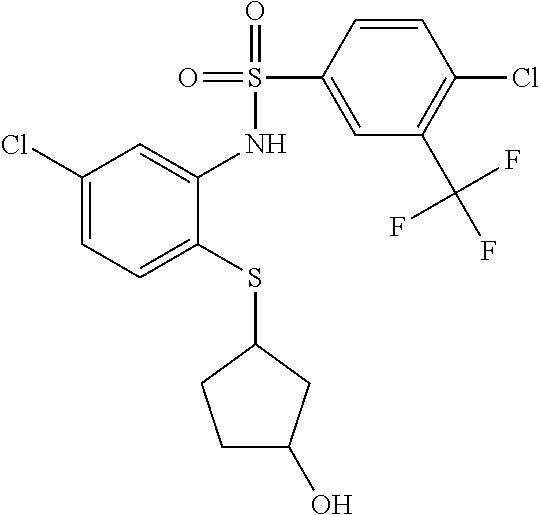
C1(Cl)=CC=C(SC2CCC(O)C2)C(NS(=O)(=O)C2=CC(C(F)(F)F)=C(Cl)C=C2)=C1
